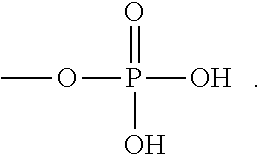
O(P(O)(=O)O)C
